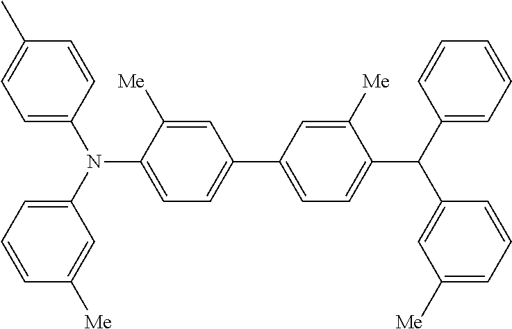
C1=C(N(C2=CC=CC([Me])=C2)C2=CC=C(C3=CC=C(C(C4=CC=CC=C4)C4=CC([Me])=CC=C4)C([Me])=C3)C=C2[Me])C=CC(C)=C1
